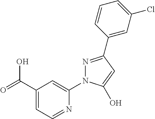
C(C1=CC=NC(N2N=C(C3=CC(Cl)=CC=C3)C=C2O)=C1)(=O)O
